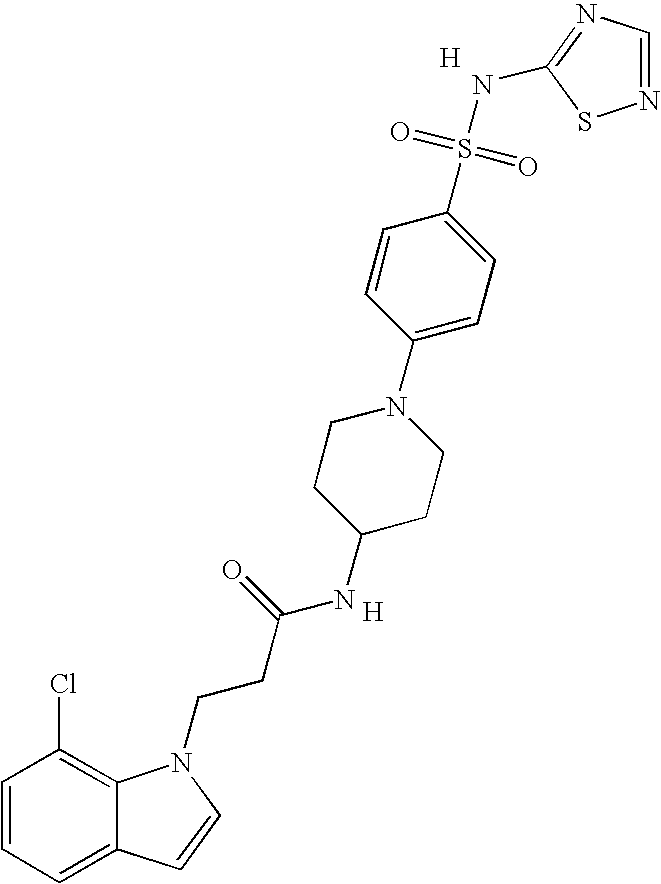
C1=NSC(NS(=O)(=O)C2=CC=C(N3CCC(NC(CCN4C5=C(Cl)C=CC=C5C=C4)=O)CC3)C=C2)=N1.[H].[H]
